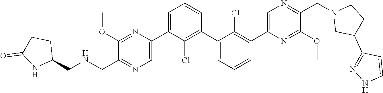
C1(OC)=NC(C2=CC=CC(C3=CC=CC(C4=CN=C(CN5CC(C6=NNC=C6)CC5)C(OC)=N4)=C3Cl)=C2Cl)=CN=C1C[HN]CC1CCC(=O)N1
